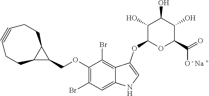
C1(OCC2C3C2CCC#CCC3)=C(Br)C=C2C(=C1Br)C(OC1OC(C(=O)[O - Na +])C(O)C(O)C1O)=CN2
